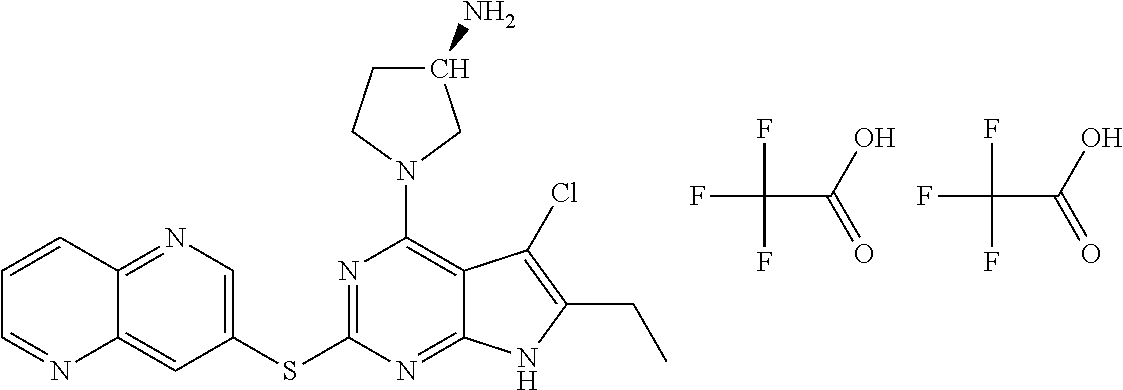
FC(C(O)=O)(F)F.C12=CC(SC3=NC(N4CC(N)CC4)=C4C(=N3)NC(CC)=C4Cl)=CN=C1C=CC=N2.FC(C(O)=O)(F)F
